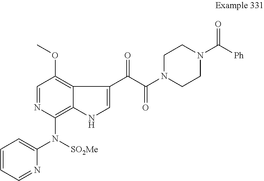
C1(N([SO2Me])C2=CC=CC=N2)=C2C(=C(OC)C=N1)C(C(=O)C(N1CCN(C([Ph])=O)CC1)=O)=CN2
